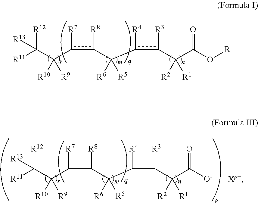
c(c([R8])C(c(c(C(C(O[R])=O)([R1])[R2])[R3])[R4])([R5])[R6])(C([R10])(C([R11])([R12])[R13])[R9])[R7].c(c([R8])C(c(c(C(C([O-])=O)([R1])[R2])[R3])[R4])([R5])[R6])(C([R10])(C([R11])([R12])[R13])[R9])[R7].[Xp+]
